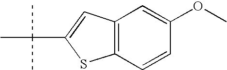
C1(OC)=CC2=C(C=C1)SC(C(C)(C)C)=C2
